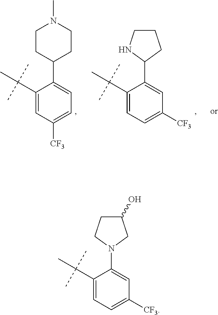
C1CC(C2=CC=C([CF3])C=C2C(C)(C)C)CCN1C.C1(C2=CC([CF3])=CC=C2C(C)(C)C)CCCN1.N1(C2=CC([CF3])=CC=C2C(C)(C)C)CC(O)CC1
